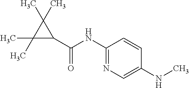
C1(C)(C)C(C(=O)NC2=NC=C(NC)C=C2)C1(C)C
